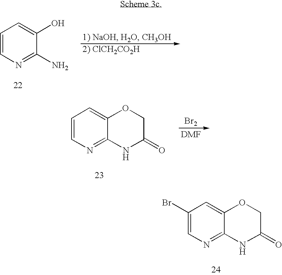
C1(Br)=CN=C2C(=C1)OCC(=O)N2.C1=CN=C(N)C(O)=C1.C1=CN=C2C(=C1)OCC(=O)N2.[Br2]
